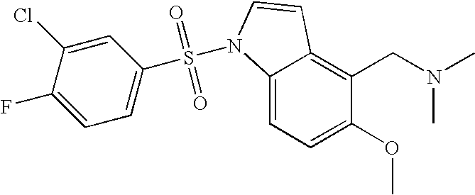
C1(OC)=CC=C2C(=C1CN(C)C)C=CN2S(=O)(=O)C1=CC=C(F)C(Cl)=C1
